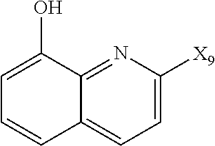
C1=C([X9])N=C2C(=C1)C=CC=C2O
